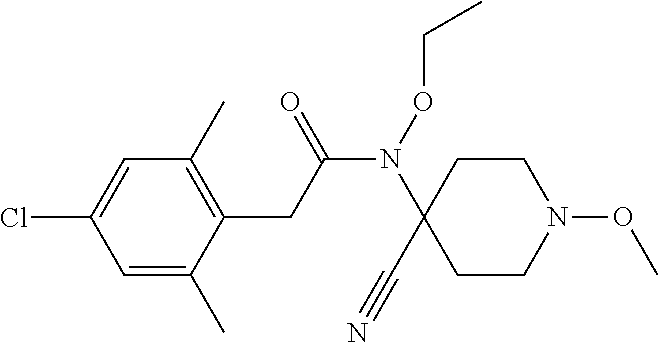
C1=C(Cl)C=C(C)C(CC(N(C2(C#N)CCN(OC)CC2)OCC)=O)=C1C
